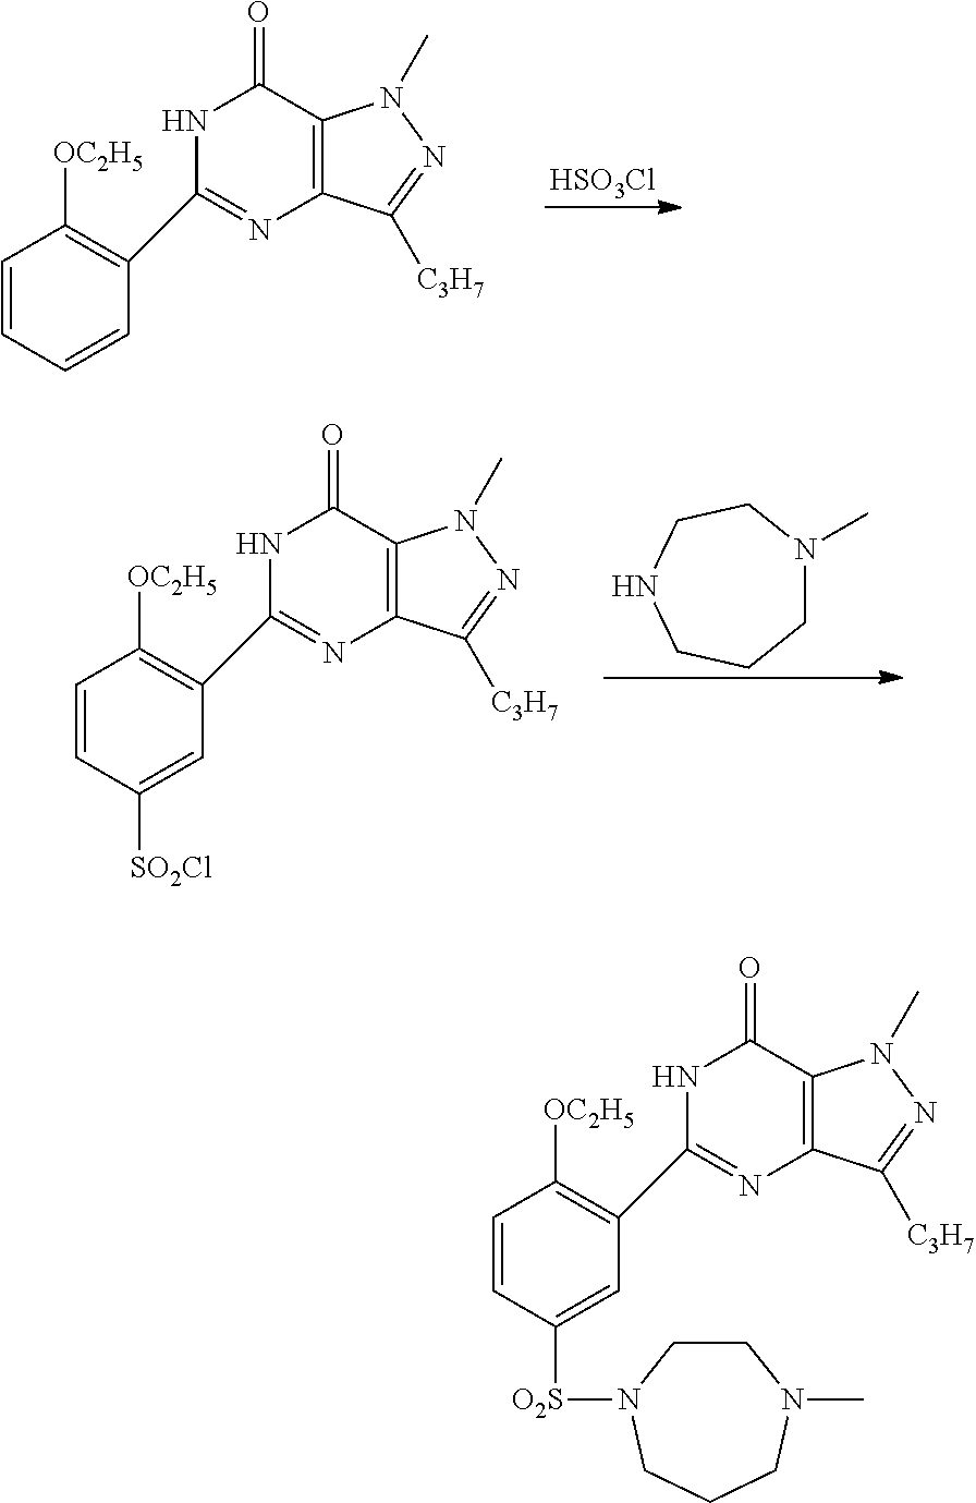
C1=CC=CC(C2=NC3=C(C(=O)N2)N(C)N=C3[C3H7])=C1[OC2H5].[HSO3Cl].C1=CC([SO2Cl])=CC(C2=NC3=C(C(=O)N2)N(C)N=C3[C3H7])=C1[OC2H5].C1N(C)CCNCC1.C1=CC([O2S]N2CCN(C)CCC2)=CC(C2=NC3=C(C(=O)N2)N(C)N=C3[C3H7])=C1[OC2H5]
